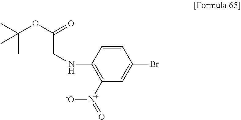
C1=CC(NCC(OC(C)(C)C)=O)=C([N+](=O)[-O])C=C1Br
